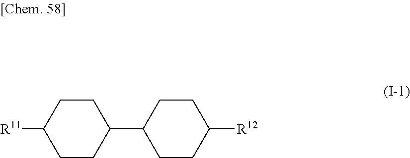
[R11]C1CCC(C2CCC([R12])CC2)CC1
